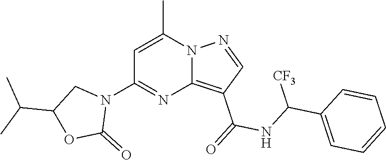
C12=C(C(=O)NC(C3=CC=CC=C3)[CF3])C=NN1C(C)=CC(N1CC(C(C)C)OC1=O)=N2
